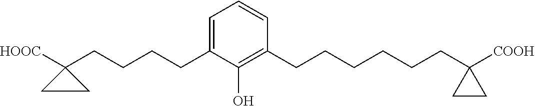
C1(CCCCC2([HOOC])CC2)=CC=CC(CCCCCCC2([COOH])CC2)=C1O
